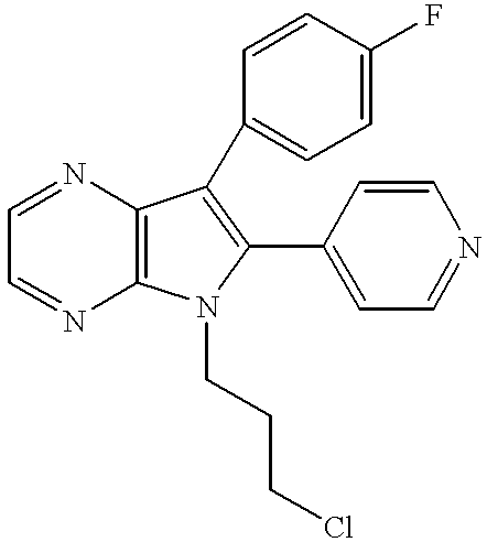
C12=C(N=CC=N1)C(C1=CC=C(F)C=C1)=C(C1=CC=NC=C1)N2CCCCl
